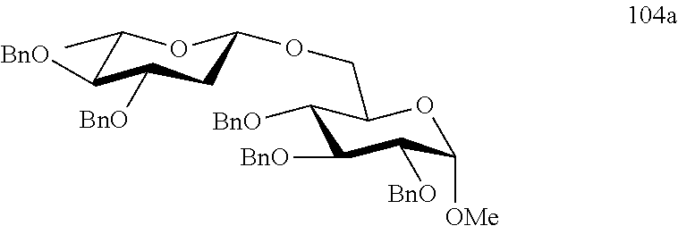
C1(C)C([BnO])C([BnO])CC(OCC2C([BnO])C([BnO])C([BnO])C([OMe])O2)O1
